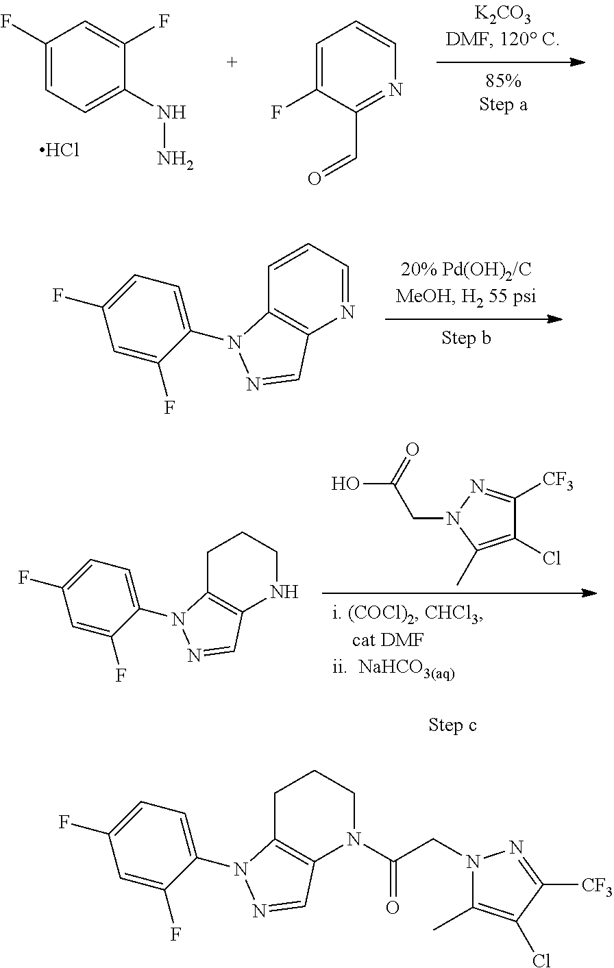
C1=CC=NC2=C1N(C1=CC=C(F)C=C1F)N=C2.C1C2=C(NCC1)C=NN2C1=CC=C(F)C=C1F.OC(CN1N=C([CF3])C(Cl)=C1C)=O.C1(F)=CC=C(NN)C(F)=C1.Cl.C1=C(F)C(C=O)=NC=C1.C1C2=C(N(C(CN3C(C)=C(Cl)C([CF3])=N3)=O)CC1)C=NN2C1=CC=C(F)C=C1F
